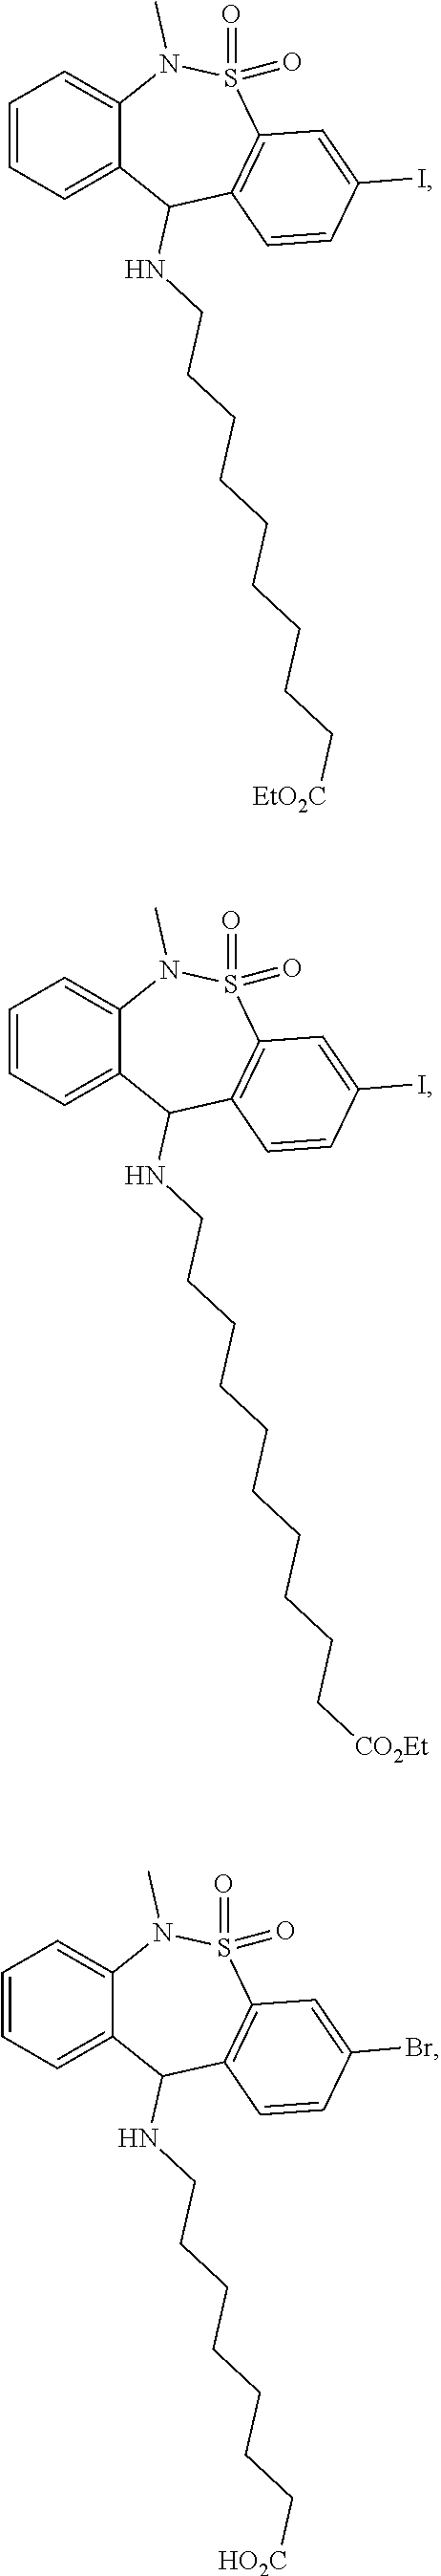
C1=CC=C2C(=C1)N(C)S(=O)(=O)C1=C(C2NCCCCCCCCC[EtO2C])C=CC(I)=C1.C1=CC=C2C(=C1)N(C)S(=O)(=O)C1=C(C2NCCCCCCCCCC[CO2Et])C=CC(I)=C1.C1=CC=C2C(=C1)N(C)S(=O)(=O)C1=C(C2NCCCCCCC[HO2C])C=CC(Br)=C1
